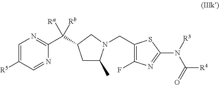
C1=C([R5])C=NC(C([Ra])([Rb])C2CC(C)N(CC3=C(F)N=C(N(C([R4])=O)[R3])S3)C2)=N1
